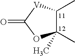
C1(C)(C)C(C)[V]C(=O)O1
